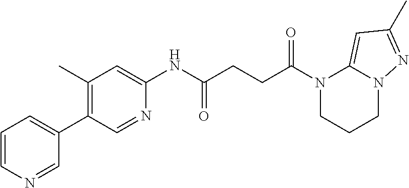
C1=CN=CC(C2=C(C)C=C(NC(CCC(N3CCCN4C3=CC(C)=N4)=O)=O)N=C2)=C1
